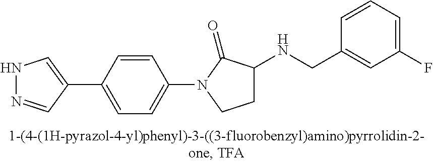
N1N=CC(C2=CC=C(N3CCC(NCC4=CC(F)=CC=C4)C3=O)C=C2)=C1
